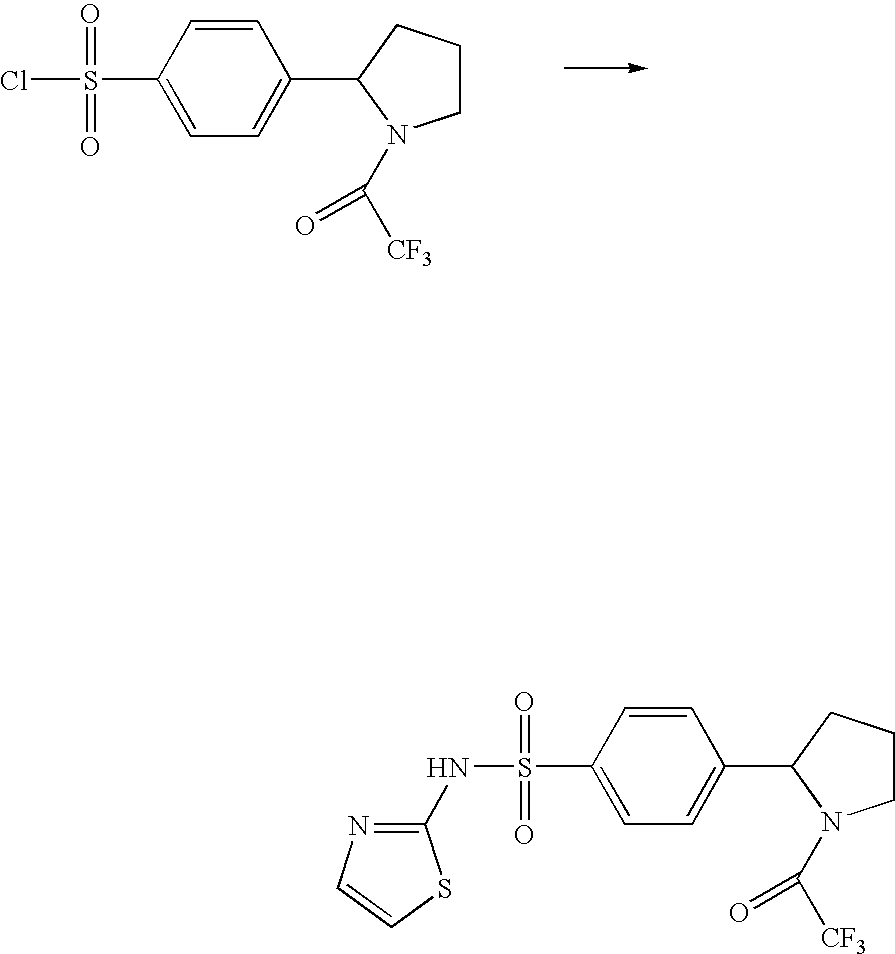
C1=CC(S(=O)(=O)Cl)=CC=C1C1N(C([CF3])=O)CCC1.C1=CC(S(=O)(=O)NC2=NC=CS2)=CC=C1C1N(C([CF3])=O)CCC1
